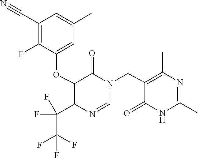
N1(CC2=C(C)N=C(C)NC2=O)C=NC(C(F)(F)C(F)(F)F)=C(OC2=CC(C)=CC(C#N)=C2F)C1=O
